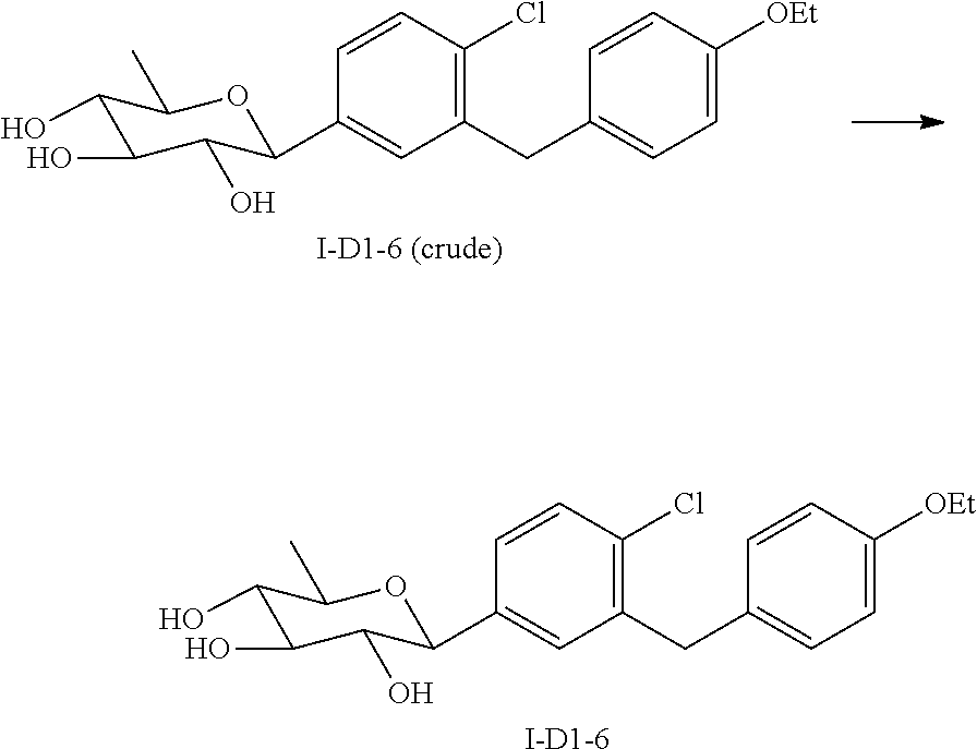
C1(O)C(O)C(O)C(C2=CC(CC3=CC=C([OEt])C=C3)=C(Cl)C=C2)OC1C.[I-D1-6].C1(O)C(O)C(O)C(C2=CC(CC3=CC=C([OEt])C=C3)=C(Cl)C=C2)OC1C.[I-D1-6 (crude)]
